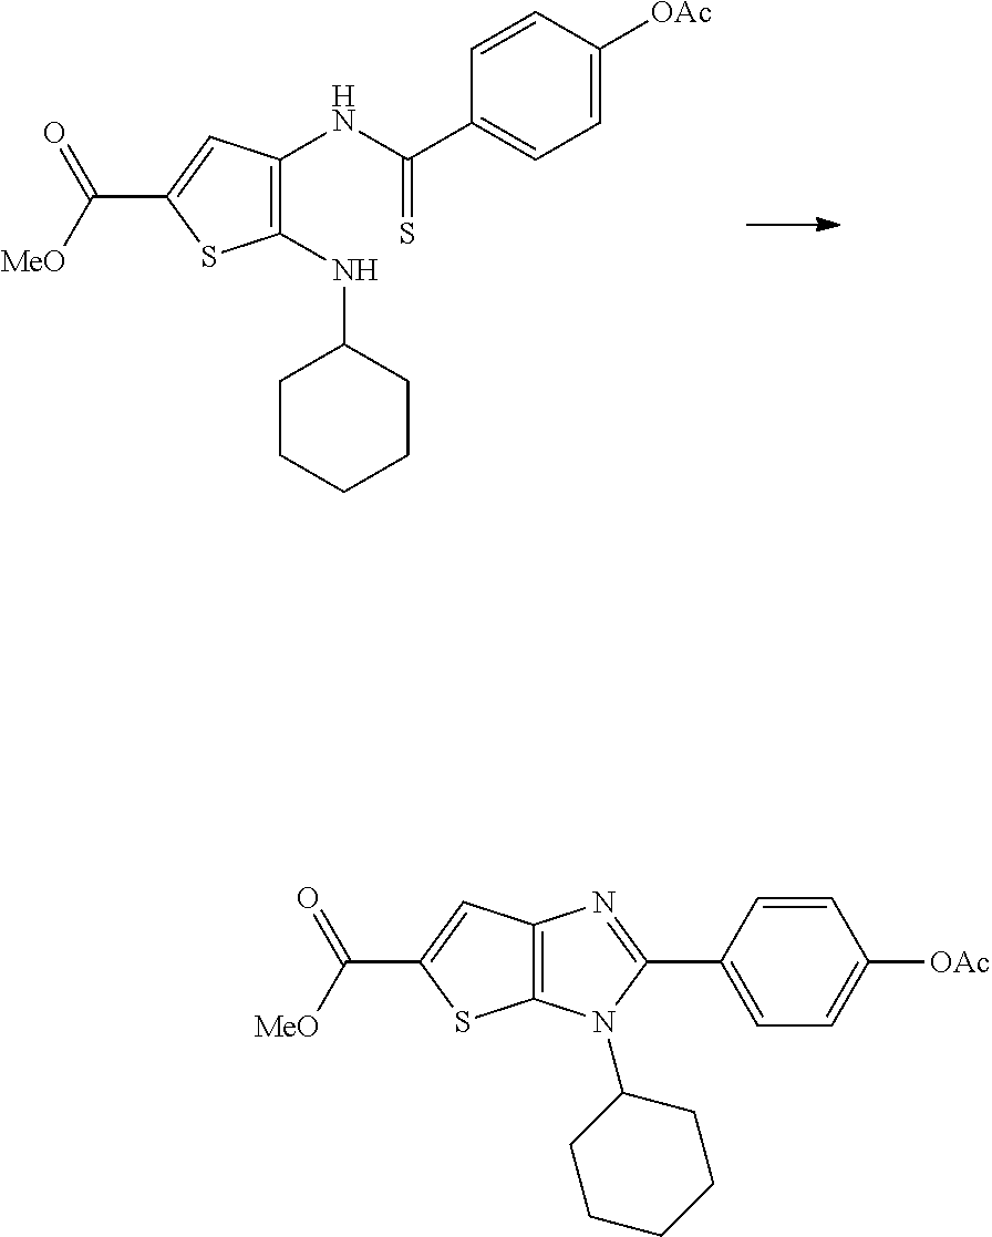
C1(NC2CCCCC2)=C(NC(C2=CC=C([OAc])C=C2)=S)C=C(C([MeO])=O)S1.C12=C(C=C(C([MeO])=O)S1)N=C(C1=CC=C([OAc])C=C1)N2C1CCCCC1
